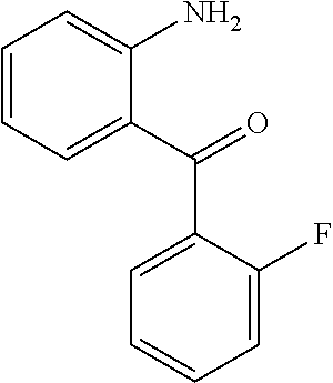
C1=CC=C(C(C2=CC=CC=C2F)=O)C(N)=C1
